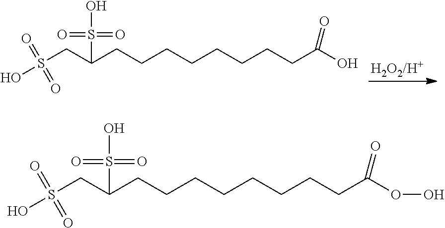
C(CCCCCCCC(O)=O)C(CS(O)(=O)=O)S(O)(=O)=O.C(CCCCCCCCC(OO)=O)(CS(O)(=O)=O)S(O)(=O)=O
